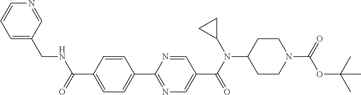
C1(C(=O)NCC2=CC=CN=C2)=CC=C(C2=NC=C(C(N(C3CC3)C3CCN(C(=O)OC(C)(C)C)CC3)=O)C=N2)C=C1
